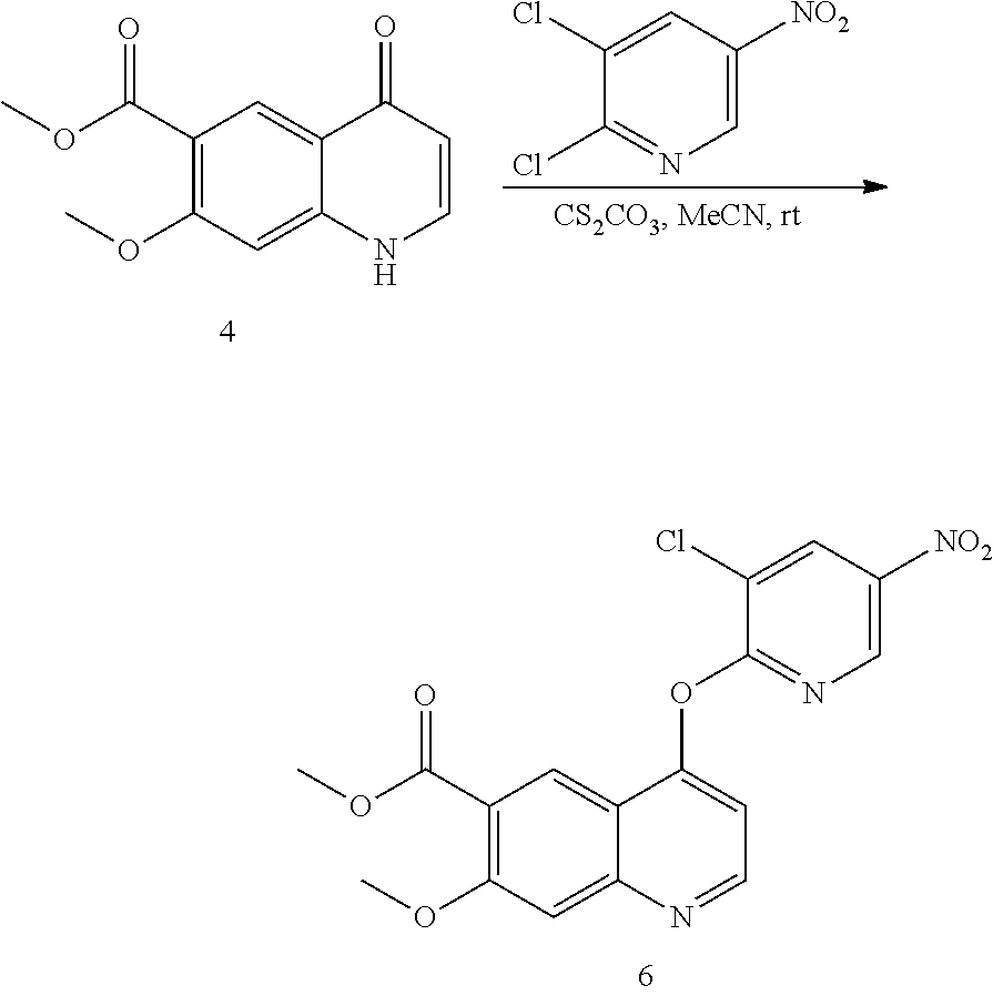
O(C)C(C1=C(OC)C=C2C(=C1)C(OC1=NC=C([NO2])C=C1Cl)=CC=N2)=O.O(C)C(C1=C(OC)C=C2C(=C1)C(=O)C=CN2)=O.C1=C([NO2])C=C(Cl)C(Cl)=N1
